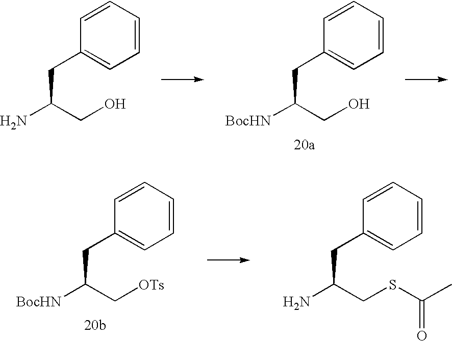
C1=CC=CC(CC([BocHN])CO)=C1.C1=CC=CC(CC(N)CO)=C1.C1=CC=CC(CC(N)CSC(C)=O)=C1.C1=CC=CC(CC([BocHN])C[OTs])=C1
